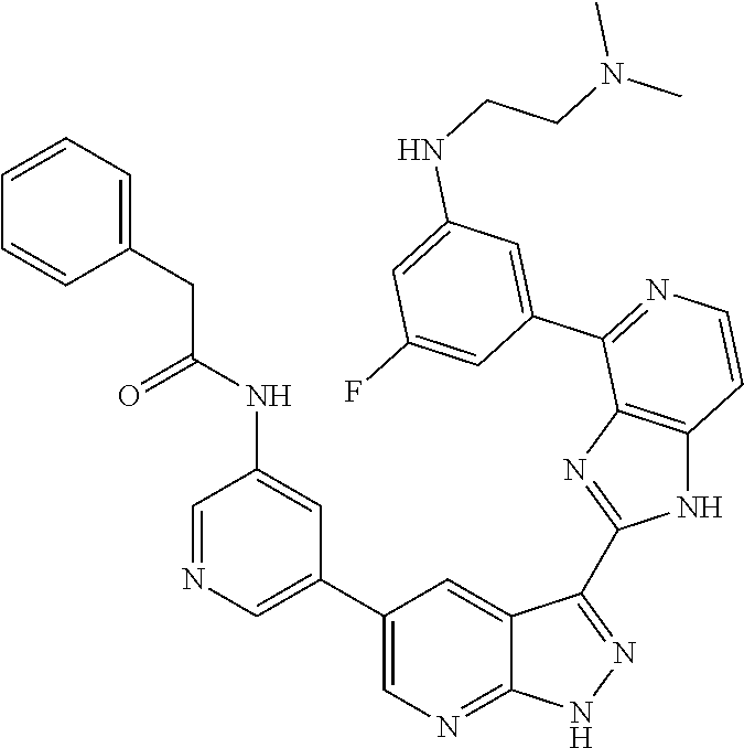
C1=NC=C(C2=CN=C3C(=C2)C(C2=NC4=C(N2)C=CN=C4C2=CC(NCCN(C)C)=CC(F)=C2)=NN3)C=C1NC(CC1=CC=CC=C1)=O
